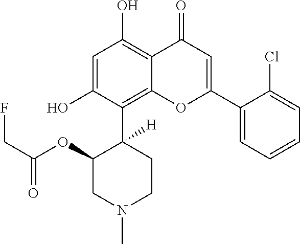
C1=C(O)C(C2([H])C(OC(CF)=O)CN(C)CC2)=C2C(=C1O)C(=O)C=C(C1=CC=CC=C1Cl)O2
